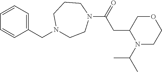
C1(CN2CCN(C(CC3N(C(C)C)CCOC3)=O)CCC2)=CC=CC=C1
